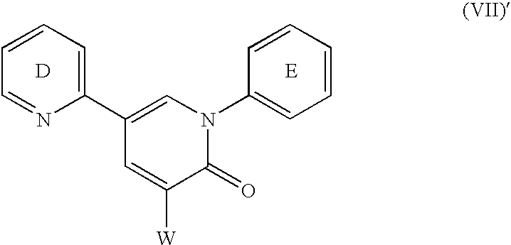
C1(C2=CN(C3=CC=CC=C3)C(=O)C([W])=C2)=CC=CC=N1.[D].[E]
